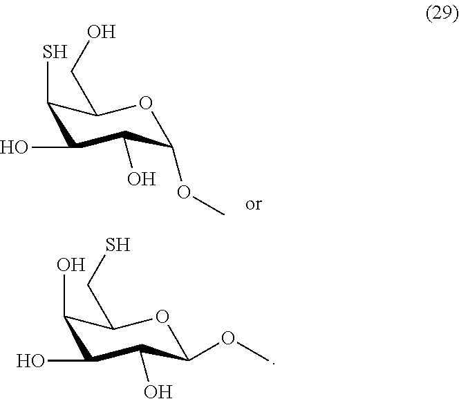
C1(O)C(O)C(O)C(OC)OC1CS.C1(S)C(O)C(O)C(OC)OC1CO
